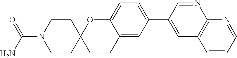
C1CC2(CCN1C(N)=O)CCC1=CC(C3=CC4=C(N=C3)N=CC=C4)=CC=C1O2
